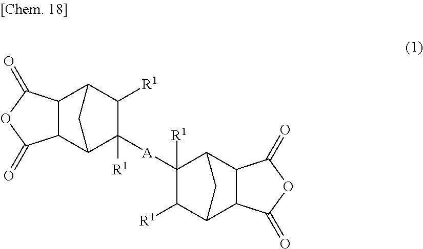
C1([R1])C2C3C(C(C1([A]C1([R1])C([R1])C4C5C(C1C4)C(=O)OC5=O)[R1])C2)C(=O)OC3=O
